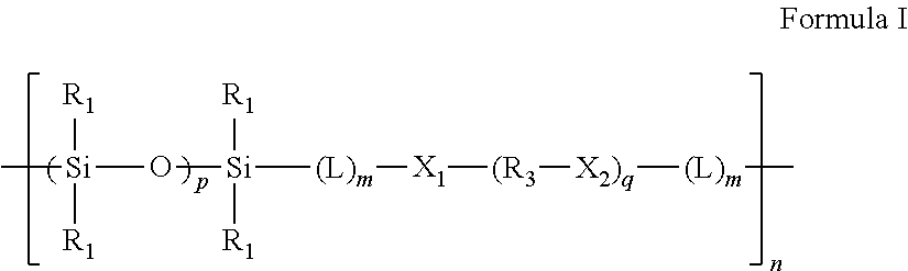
[R1][Si](C)([R1])O[Si]([R1])([R1])[(L)m][X1][(R3][X2)q][(L)m]C
